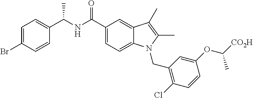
C1(Br)=CC=C(C(NC(C2=CC=C3C(=C2)C(C)=C(C)N3CC2=C(Cl)C=CC(OC(C)[CO2H])=C2)=O)C)C=C1
